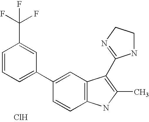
C1=C(C2=CC=CC(C(F)(F)F)=C2)C=CC2=C1C(C1=NCCN1)=C(C)N2.Cl
